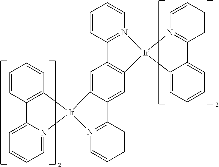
C1=CC2=C(C=C1)[Ir]1(C3=CC4=C(C=C3C3=N1C=CC=C3)[Ir]1(N3=C4C=CC=C3)N3=C(C=CC=C3)C3=CC=CC=C31)N1=CC=CC=C21
